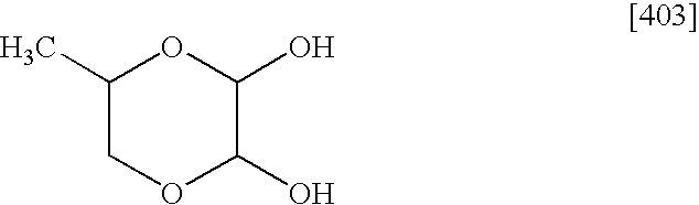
C1(C)COC(O)C(O)O1
